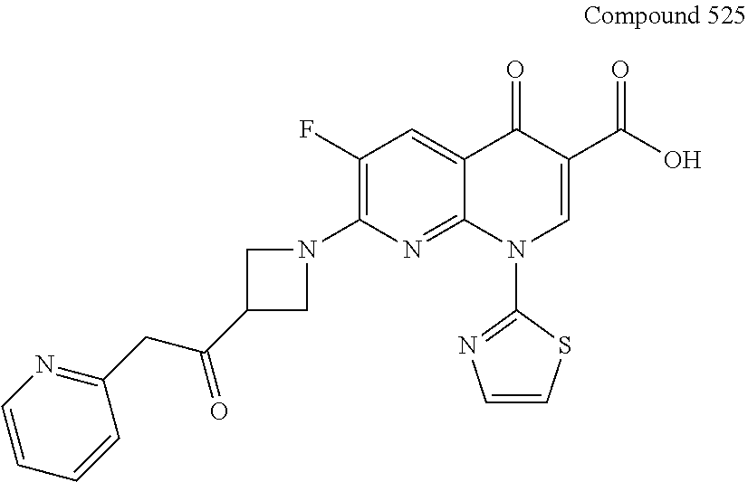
C1(F)=C(N2CC(C(CC3=NC=CC=C3)=O)C2)N=C2C(=C1)C(=O)C(C(O)=O)=CN2C1=NC=CS1
